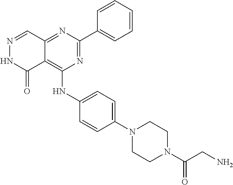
C12=NC(C3=CC=CC=C3)=NC(NC3=CC=C(N4CCN(C(CN)=O)CC4)C=C3)=C1C(=O)NN=C2
